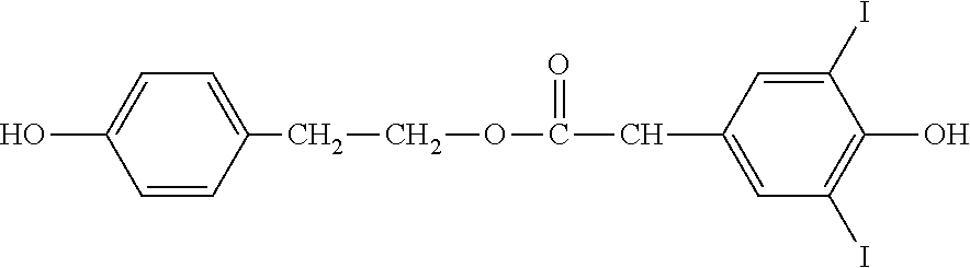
C1=C(CCOC(=O)CC2=CC(I)=C(O)C(I)=C2)C=CC(O)=C1
